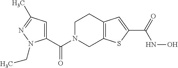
C(N1CC2=C(CC1)C=C(C(=O)NO)S2)(=O)C1=CC(C)=NN1CC
